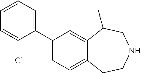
C1(C2=CC=CC=C2Cl)=CC=C2C(=C1)C(C)CNCC2
